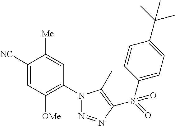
C1([NC])=CC([OMe])=C(N2N=NC(S(=O)(C3=CC=C(C(C)(C)C)C=C3)=O)=C2C)C=C1[Me]
